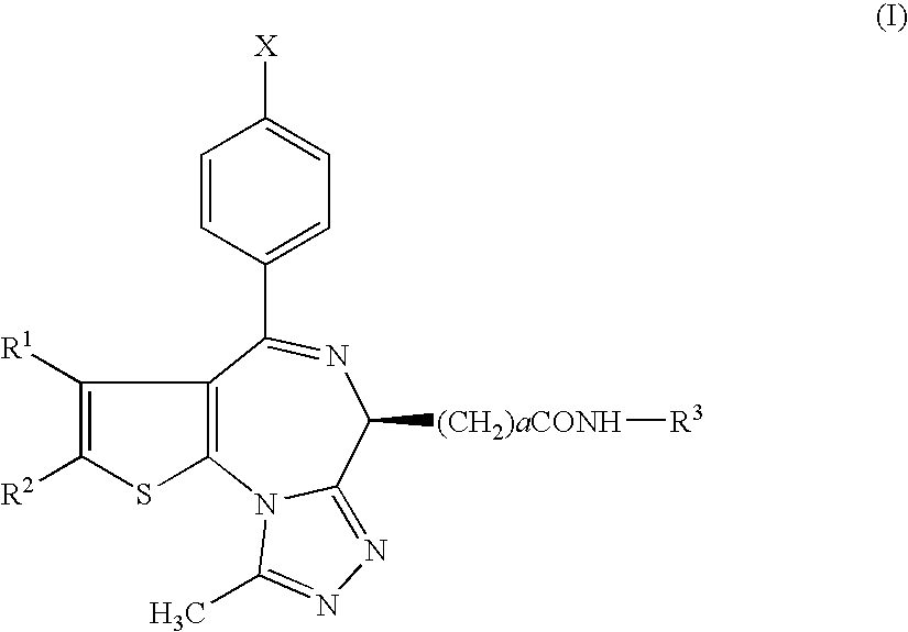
C1([R1])=C([R2])SC2=C1C(C1=CC=C([X])C=C1)=NC([(CH2)aCONH][R3])C1=NN=C(C)N21
